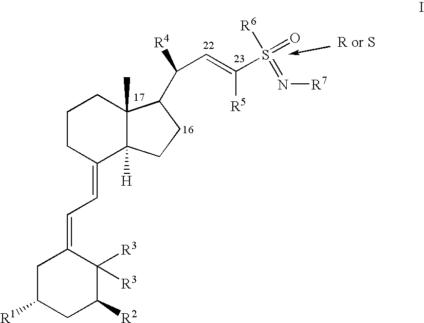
C1CC(=CC=C2CC([R1])CC([R2])C2([R3])[R3])C2([H])C(C)(C1)C(C([R4])C=C(S(=O)([R6])=N[R7])[R5])CC2
